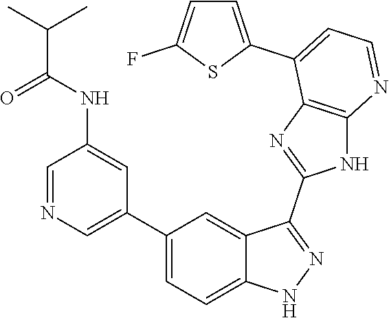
C1=NC=C(C2=CC=C3C(=C2)C(C2=NC4=C(N2)N=CC=C4C2=CC=C(F)S2)=NN3)C=C1NC(C(C)C)=O
